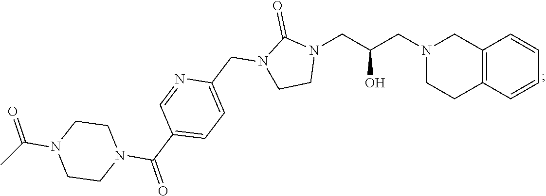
C12=C(C=CC=C1)CCN(CC(CN1C(=O)N(CC3=CC=C(C(N4CCN(C(C)=O)CC4)=O)C=N3)CC1)O)C2
